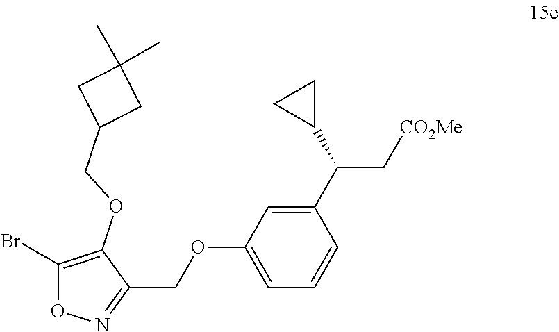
O1C(Br)=C(OCC2CC(C)(C)C2)C(COC2=CC=CC(C(C[CO2Me])C3CC3)=C2)=N1
